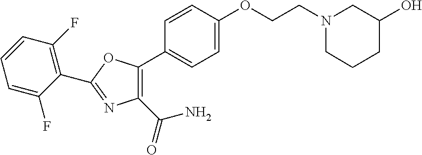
C1=C(OCCN2CC(O)CCC2)C=CC(C2=C(C(=O)N)N=C(C3=C(F)C=CC=C3F)O2)=C1
